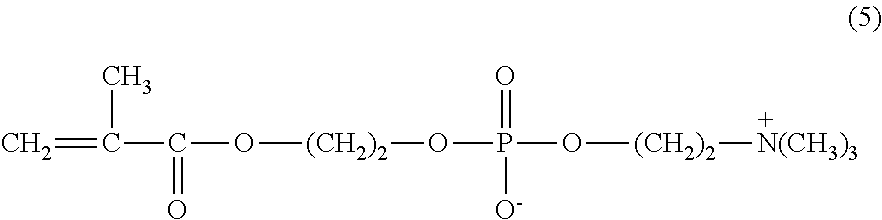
C=C(C(O[(CH2)2]OP(O[(CH2)2][N(CH3)3])(=O)[O-])=O)C
